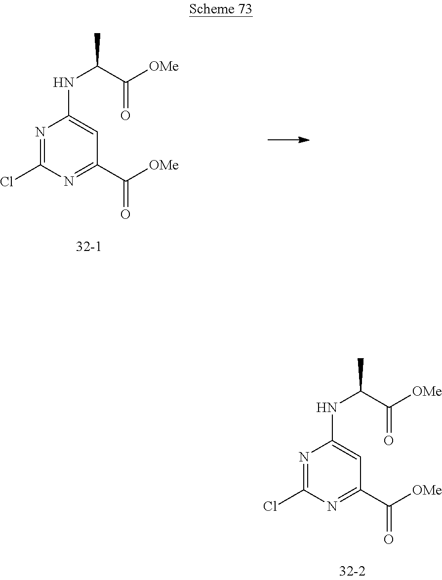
N1=C(Cl)N=C(C([OMe])=O)C=C1NC(C([OMe])=O)C.N1=C(Cl)N=C(C([OMe])=O)C=C1NC(C([OMe])=O)C
